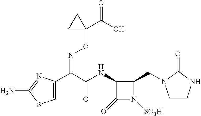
C1(NC(C(C2=CSC(N)=N2)=NOC2(C(=O)O)CC2)=O)C(=O)N([SO3H])C1CN1CCNC1=O
